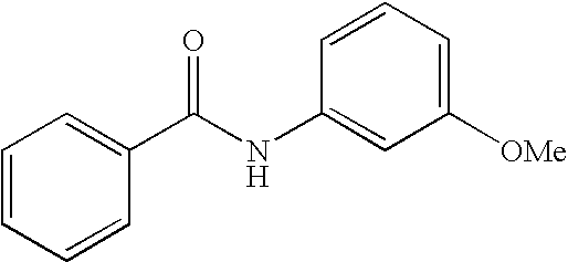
C1=CC=CC(C(NC2=CC([OMe])=CC=C2)=O)=C1
